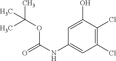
C1(Cl)=C(Cl)C(O)=CC(NC(=O)OC(C)(C)C)=C1
